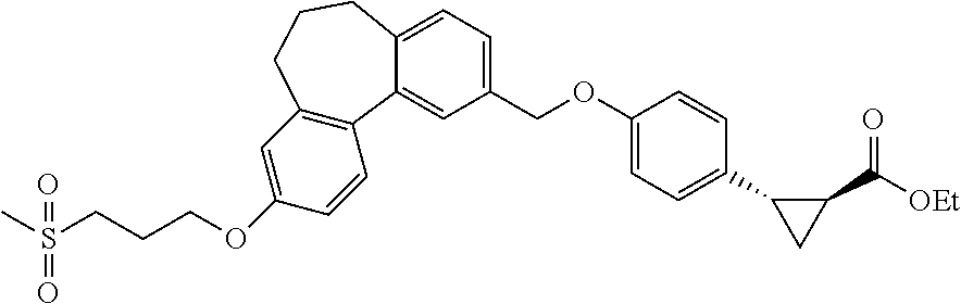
C1(OCCCS(C)(=O)=O)=CC2=C(C=C1)C1=CC(COC3=CC=C(C4CC4C([OEt])=O)C=C3)=CC=C1CCC2
